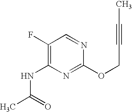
C1(F)=C(NC(C)=O)N=C(OCC#CC)N=C1
